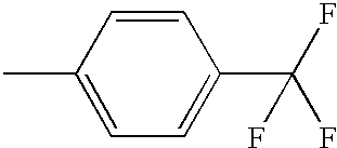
C1=CC(C)=CC=C1C(F)(F)F
